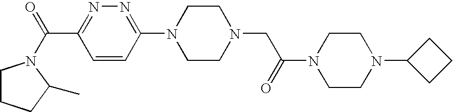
C1CCC(C)N1C(C1=NN=C(N2CCN(CC(N3CCN(C4CCC4)CC3)=O)CC2)C=C1)=O
